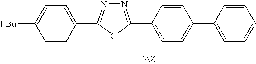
C1([t-Bu])=CC=C(C2=NN=C(C3=CC=C(C4=CC=CC=C4)C=C3)O2)C=C1
